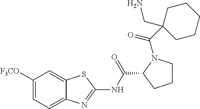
C1([F3CO])=CC=C2C(=C1)SC(NC(C1CCCN1C(C1(CN)CCCCC1)=O)=O)=N2
